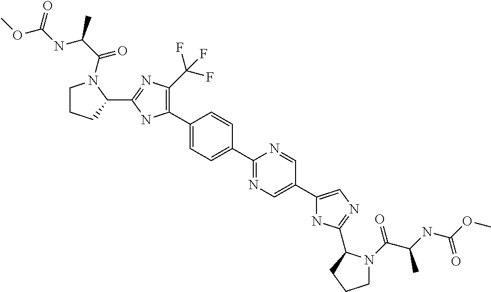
C1(C2=C(C(F)(F)F)N=C(C3N(C(C(NC(OC)=O)C)=O)CCC3)N2)=CC=C(C2=NC=C(C3=CN=C(C4N(C(C(NC(OC)=O)C)=O)CCC4)N3)C=N2)C=C1
